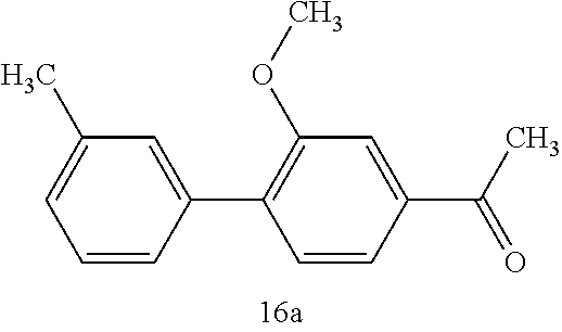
C1=CC(C2=C(OC)C=C(C(C)=O)C=C2)=CC(C)=C1
